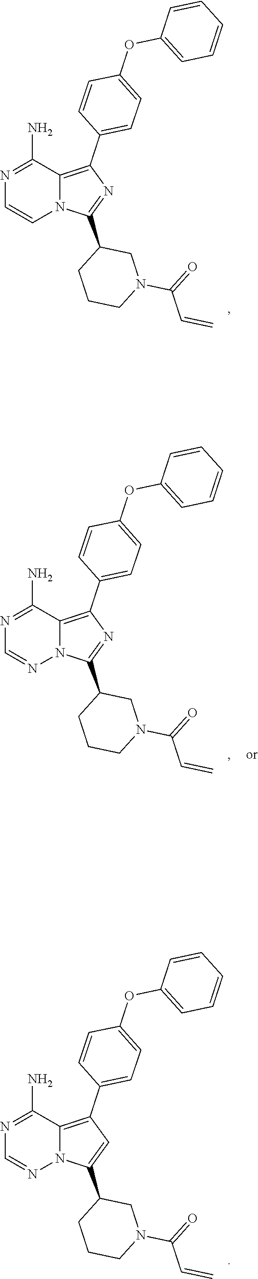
C(=C)C(N1CC(C2=CC(C3=CC=C(OC4=CC=CC=C4)C=C3)=C3N2N=CN=C3N)CCC1)=O.C(=C)C(N1CC(C2=NC(C3=CC=C(OC4=CC=CC=C4)C=C3)=C3N2C=CN=C3N)CCC1)=O.C(=C)C(N1CC(C2=NC(C3=CC=C(OC4=CC=CC=C4)C=C3)=C3N2N=CN=C3N)CCC1)=O
